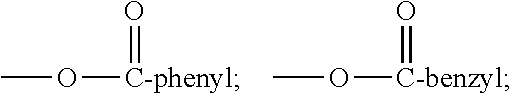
CO[C-phenyl]=O.CO[C-benzyl]=O
